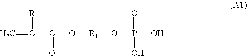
C=C(C(O[R1]OP(O)(=O)O)=O)[R]
